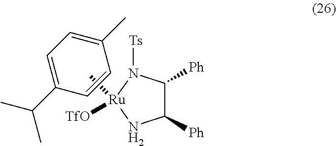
C1(C)=CC=C(C(C)C)C=C1.C[Ru]1([TfO])N([Ts])C([Ph])C([Ph])N1
